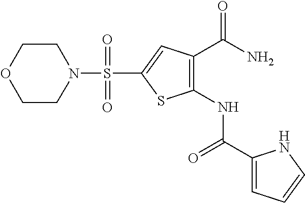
C1(NC(C2=CC=CN2)=O)=C(C(N)=O)C=C(S(N2CCOCC2)(=O)=O)S1
